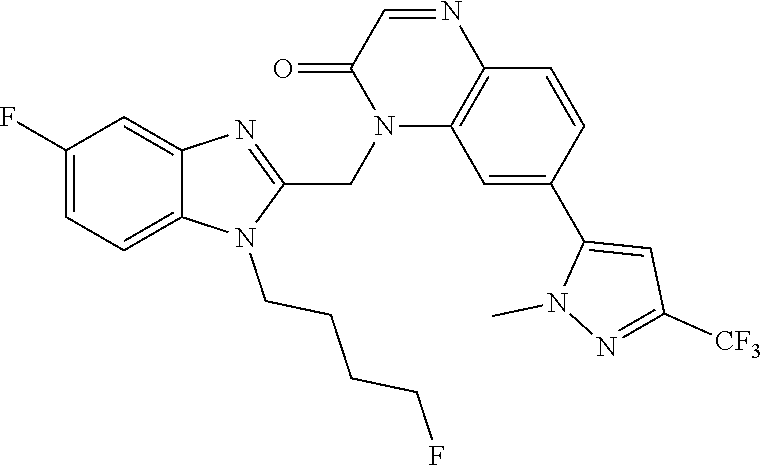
C1(F)=CC=C2C(=C1)N=C(CN1C3=C(N=CC1=O)C=CC(C1=CC([CF3])=NN1C)=C3)N2CCCCF
